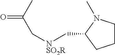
C1CN(C)C(C[NSO2R]CC(=O)C)C1
